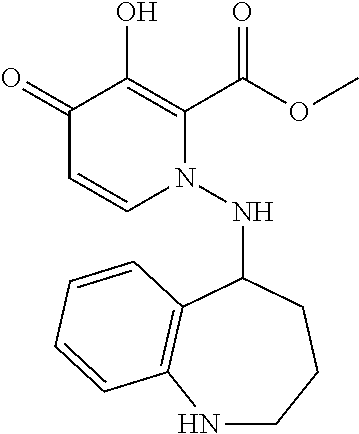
C1(=O)C=CN(NC2C3=C(NCCC2)C=CC=C3)C(C(OC)=O)=C1O
